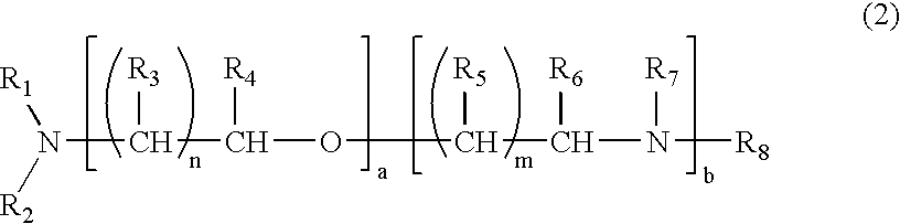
N(C(C(OC(C(N([R8])[R7])[R6])[R5])[R4])[R3])([R1])[R2]
